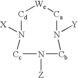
[Cc]1N([Z])[Cb]N([Y])[Ca][We][Cd]N1[X]
